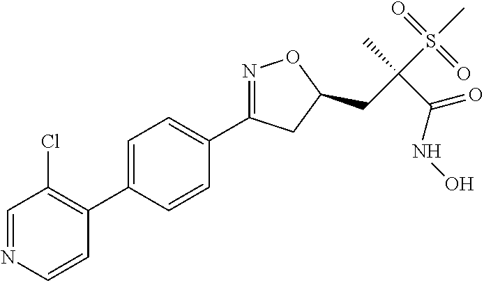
C1=C(C2=C(Cl)C=NC=C2)C=CC(C2=NOC(CC(S(C)(=O)=O)(C)C(NO)=O)C2)=C1
